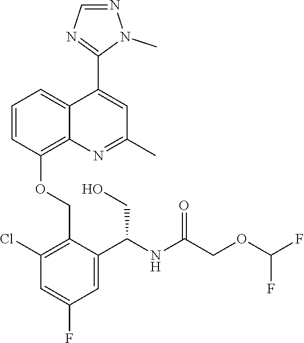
C1=CC(OCC2=C(Cl)C=C(F)C=C2C(NC(COC(F)F)=O)CO)=C2C(=C1)C(C1=NC=NN1C)=CC(C)=N2
